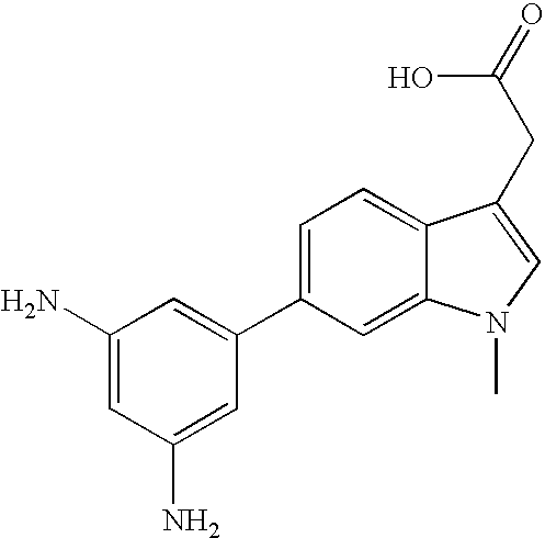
C1(C2=CC(N)=CC(N)=C2)=CC=C2C(=C1)N(C)C=C2CC(=O)O
